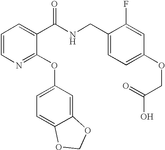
C1=CN=C(OC2=CC=C3C(=C2)OCO3)C(C(NCC2=CC=C(OCC(=O)O)C=C2F)=O)=C1
